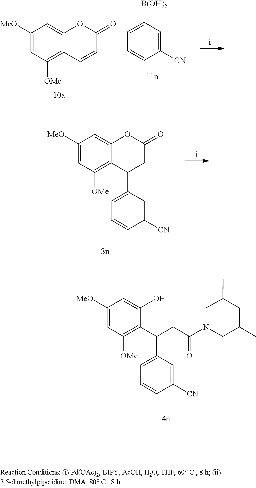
C1([MeO])=CC([OMe])=C2C(=C1)OC(=O)CC2C1=CC=CC([CN])=C1.[B(OH)2]C1=CC=CC([CN])=C1.C1([MeO])=CC([OMe])=C2C(=C1)OC(=O)C=C2.C1([MeO])=CC([OMe])=C(C(CC(N2CC(C)CC(C)C2)=O)C2=CC=CC([CN])=C2)C(O)=C1
